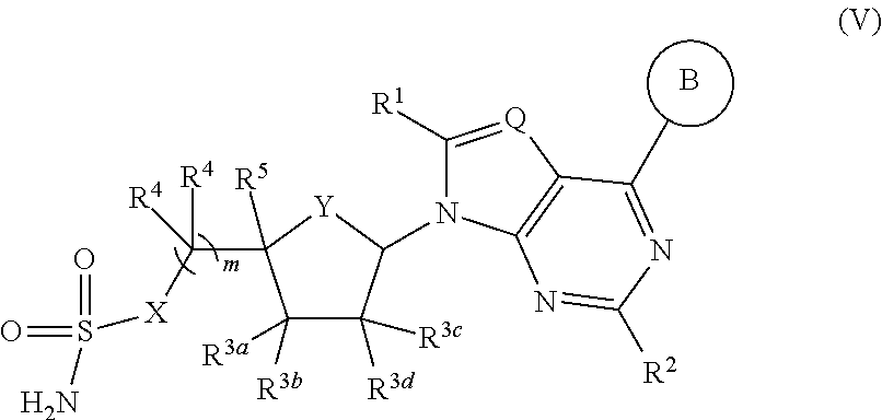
C1([R3b])([R3a])C([R3d])([R3c])C(N2C([R1])=[Q]C3=C2N=C([R2])N=C3C)[Y]C1(C([R4])([R4])[X]S(N)(=O)=O)[R5].B
